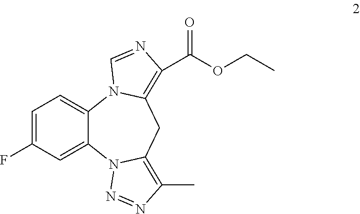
C12=CC=C(F)C=C1N1C(=C(C)N=N1)CC1=C(C(OCC)=O)N=CN21
